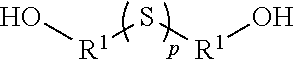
O[R1]S[R1]O
